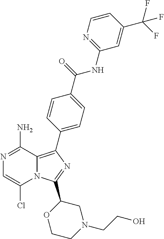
N1=C(N)C2=C(C3=CC=C(C(=O)NC4=NC=CC(C(F)(F)F)=C4)C=C3)N=C(C3OCCN(CCO)C3)N2C(Cl)=C1
